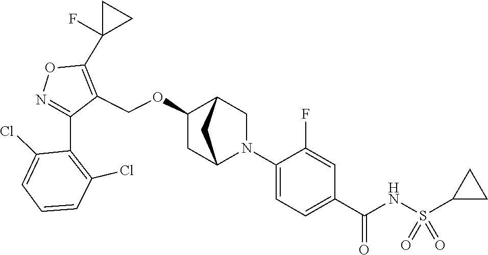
N1=C(C2=C(Cl)C=CC=C2Cl)C(COC2CC3N(C4=CC=C(C(NS(C5CC5)(=O)=O)=O)C=C4F)CC2C3)=C(C2(F)CC2)O1
